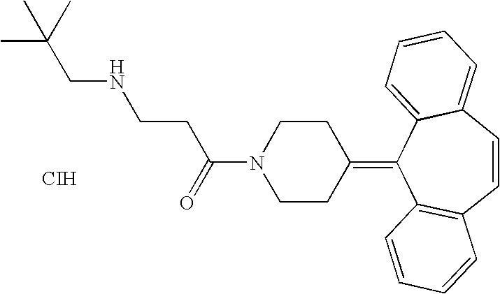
C(N1CCC(=C2C3=C(C=CC4=CC=CC=C24)C=CC=C3)CC1)(CCNCC(C)(C)C)=O.[CIH]
